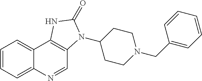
C1=CC=C2C(=C1)C1=C(C=N2)N(C2CCN(CC3=CC=CC=C3)CC2)C(=O)N1
